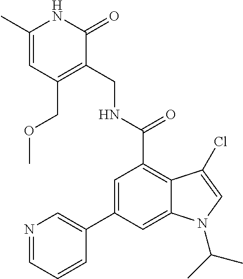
C1=C(C)NC(=O)C(CNC(C2=C3C(=CC(C4=CN=CC=C4)=C2)N(C(C)C)C=C3Cl)=O)=C1COC
